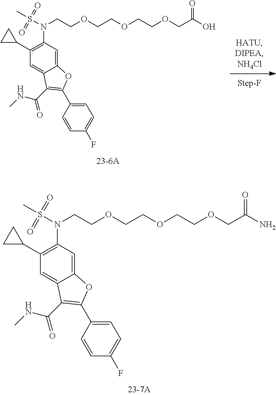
C(COCC(=O)N)OCCOCCN(S(C)(=O)=O)C1=C(C2CC2)C=C2C(=C1)OC(C1=CC=C(F)C=C1)=C2C(=O)NC.C(COCC(O)=O)OCCOCCN(S(C)(=O)=O)C1=C(C2CC2)C=C2C(=C1)OC(C1=CC=C(F)C=C1)=C2C(=O)NC
